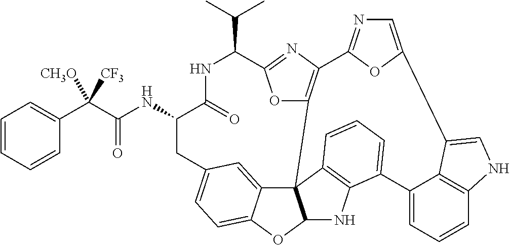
C(=O)(NC1C(=O)NC(C(C)C)C2=NC3=C(O2)C24C5=CC(=CC=C5OC2NC2=C4C=CC=C2C2=CC=CC4=C2C(=CN4)C2=CN=C3O2)C1)C(C1=CC=CC=C1)([CF3])[CH3O]
